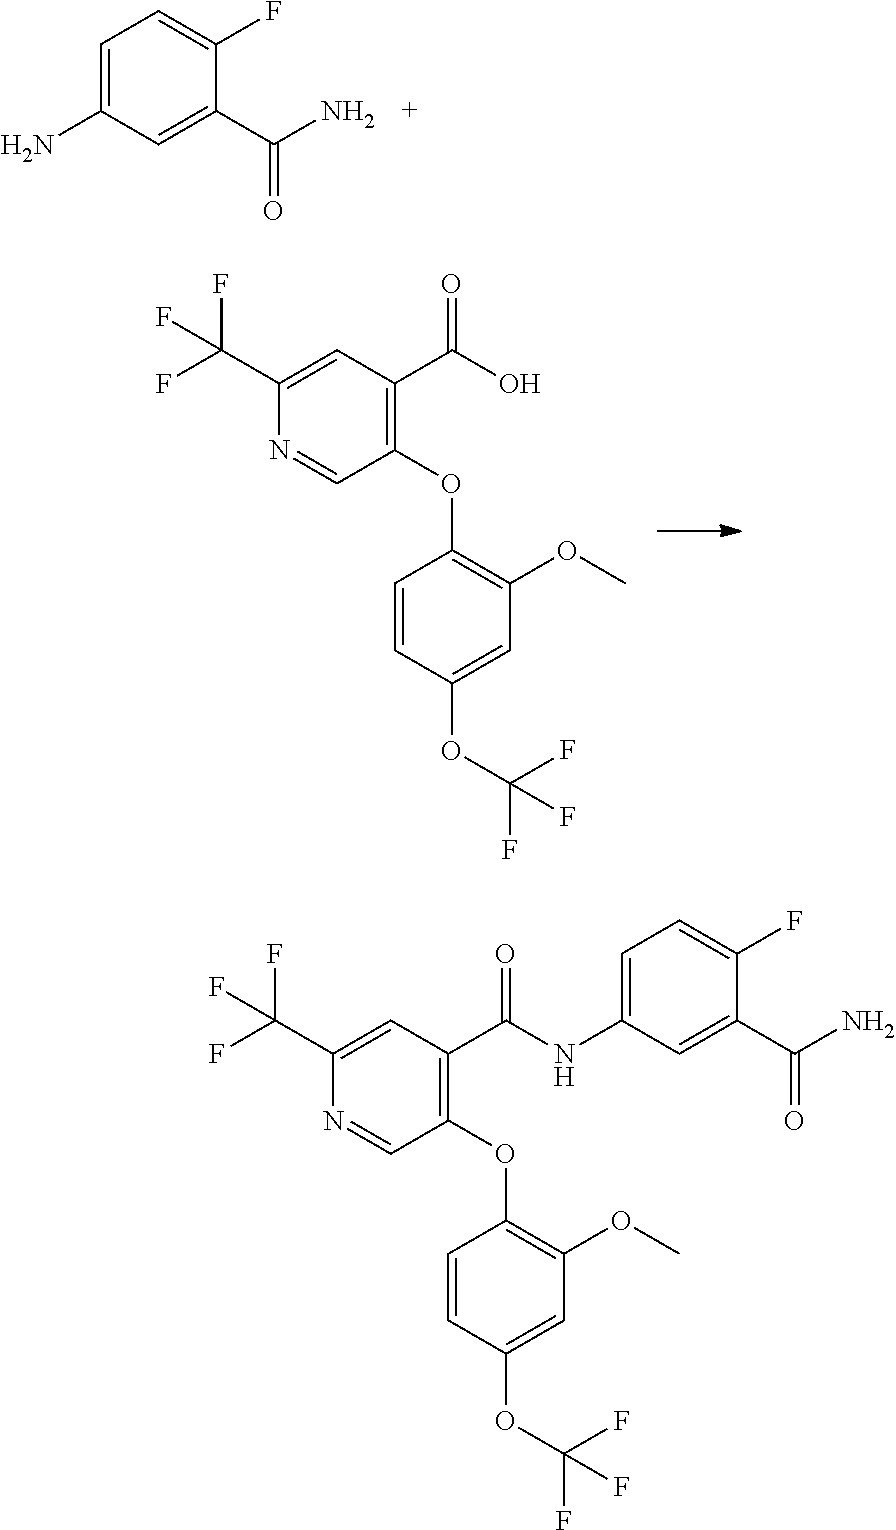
C1=C(N)C=C(C(N)=O)C(F)=C1.C1=C(OC(F)(F)F)C=CC(OC2=C(C(O)=O)C=C(C(F)(F)F)N=C2)=C1OC.C1=C(OC(F)(F)F)C=CC(OC2=C(C(NC3=CC=C(F)C(C(N)=O)=C3)=O)C=C(C(F)(F)F)N=C2)=C1OC
